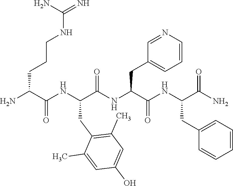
NC(C(NC(C(NC(C(NC(C(N)=O)CC1=CC=CC=C1)=O)CC1=CC=CN=C1)=O)CC1=C(C)C=C(O)C=C1C)=O)CCCNC(=N)N
